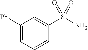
C1([Ph])=CC=CC(S(N)(=O)=O)=C1
